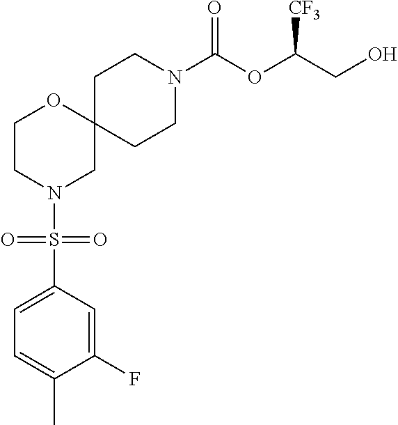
C1CN(C(OC(CO)[CF3])=O)CCC12OCCN(S(C1=CC=C(C)C(F)=C1)(=O)=O)C2
